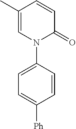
C1(C)=CN(C2=CC=C([Ph])C=C2)C(=O)C=C1
